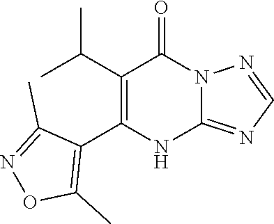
C12=NC=NN1C(=O)C(C(C)C)=C(C1=C(C)ON=C1C)N2
